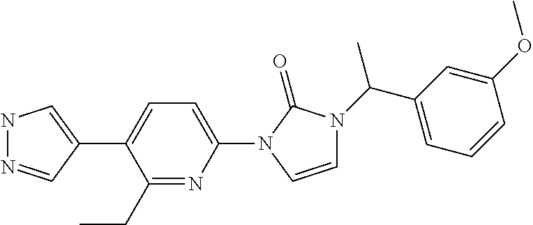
N1N=CC(C2=CC=C(N3C(=O)N(C(C4=CC=CC(OC)=C4)C)C=C3)N=C2CC)=C1
